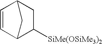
C1([SiMe(OSiMe3)2])CC2C=CC1C2
